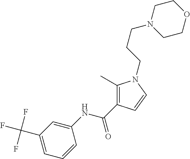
C1(C)=C(C(NC2=CC(C(F)(F)F)=CC=C2)=O)C=CN1CCCN1CCOCC1
